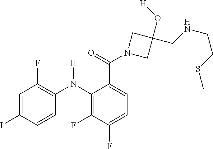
C1=C(C(N2CC(O[H])(CNCCSC)C2)=O)C(N(C2=C(F)C=C(I)C=C2)[H])=C(F)C(F)=C1
